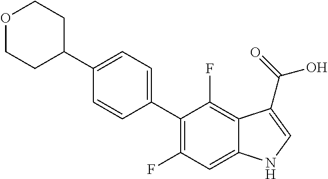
C1(C2=CC=C(C3CCOCC3)C=C2)=C(F)C=C2C(=C1F)C(C(=O)O)=CN2
